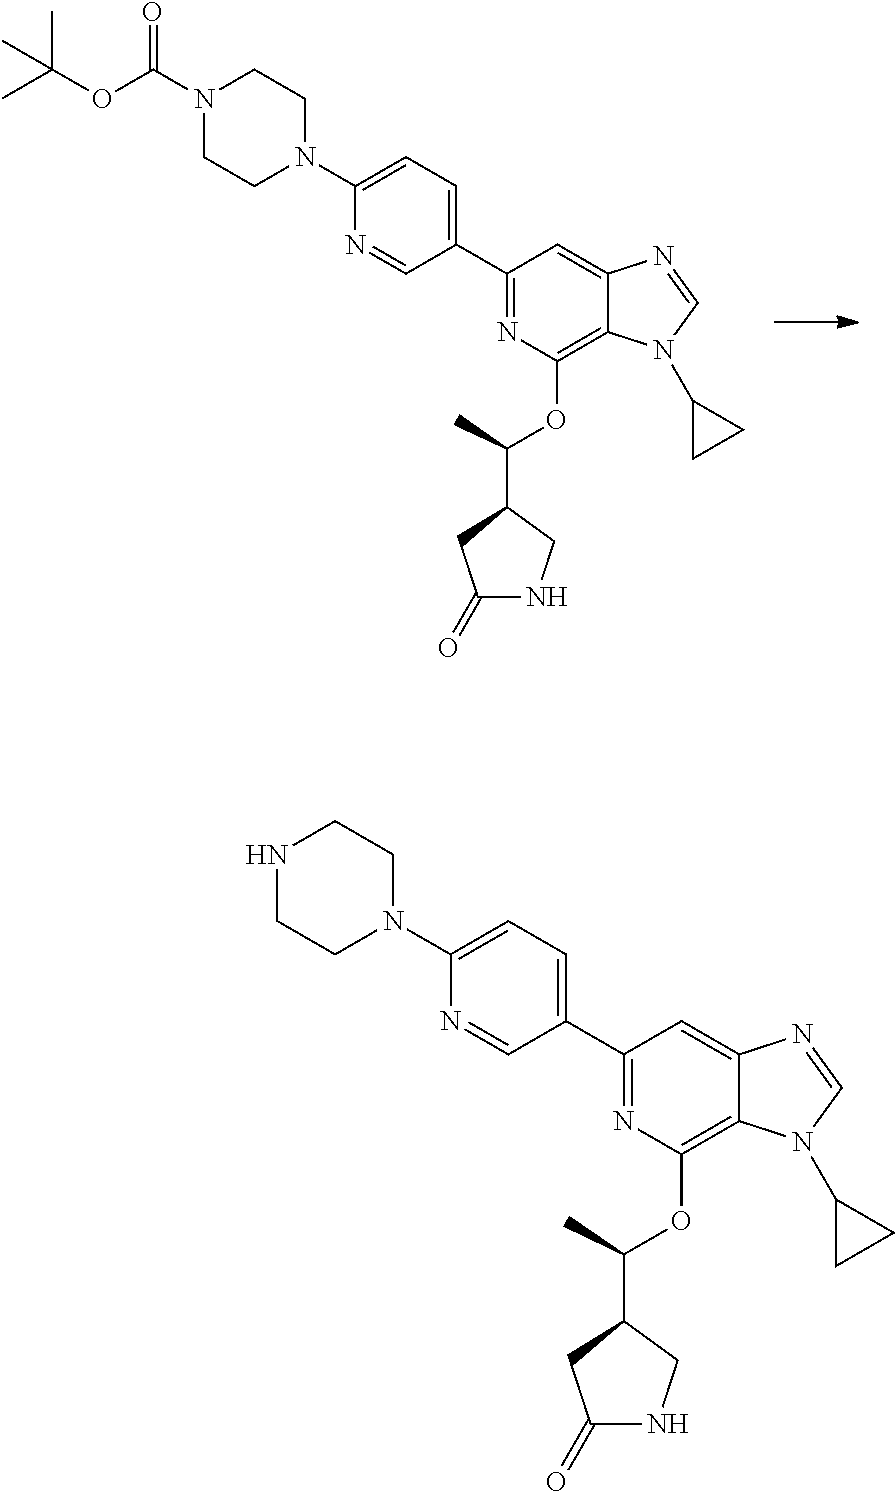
N1(C(OC(C)(C)C)=O)CCN(C2=CC=C(C3=NC(OC(C)C4CNC(=O)C4)=C4C(=C3)N=CN4C3CC3)C=N2)CC1.N1CCN(C2=CC=C(C3=NC(OC(C)C4CNC(=O)C4)=C4C(=C3)N=CN4C3CC3)C=N2)CC1
